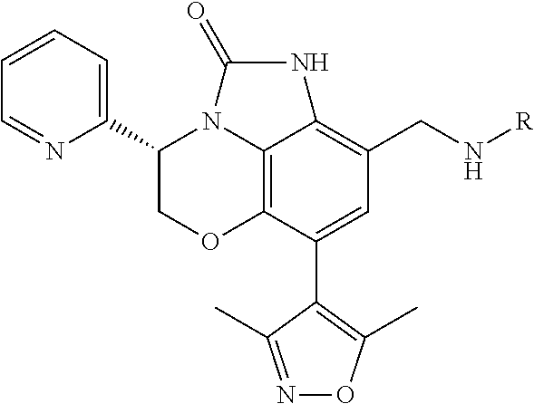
C1(C2=CC=CC=N2)COC2=C3N1C(=O)NC3=C(CN[R])C=C2C1=C(C)ON=C1C
